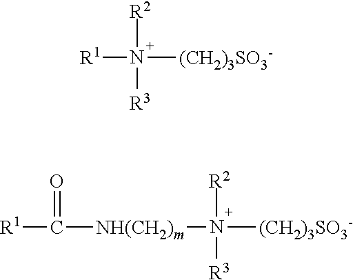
[R1]N([R2])([R3])[(CH2)3SO3-].[R1]C(=O)[NH(CH2)m]N([(CH2)3SO3-])([R2])[R3]
